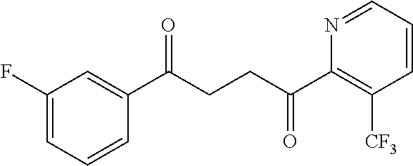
C1(C(CCC(C2=C([CF3])C=CC=N2)=O)=O)=CC(F)=CC=C1
